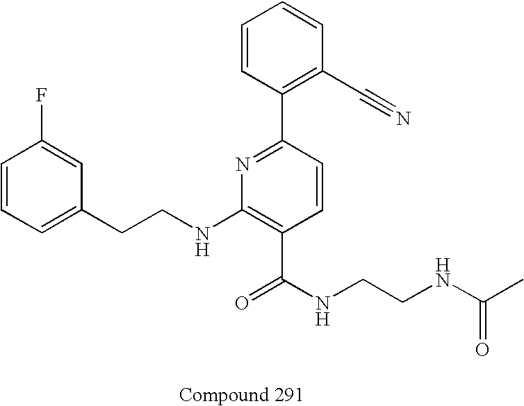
C1=CC=C(CCNC2=C(C(=O)NCCNC(C)=O)C=CC(C3=C(C#N)C=CC=C3)=N2)C=C1F
